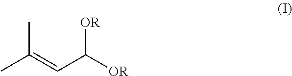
CC(=CC([OR])[OR])C
